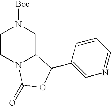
C1CN2C(CN1[Boc])C(C1=CN=CC=C1)OC2=O
